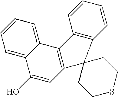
C12=CC=CC=C1C(O)=CC1=C2C2=C(C=CC=C2)C12CCSCC2
